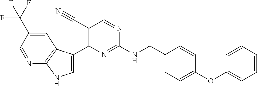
C(NC1=NC(C2=CNC3=C2C=C(C(F)(F)F)C=N3)=C(C#N)C=N1)C1=CC=C(OC2=CC=CC=C2)C=C1
